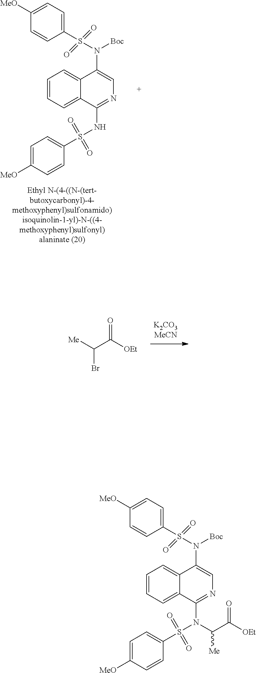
[Me]C(C([OEt])=O)Br.C1(S(N(C2=CN=C(NS(C3=CC=C([MeO])C=C3)(=O)=O)C3=CC=CC=C32)[Boc])(=O)=O)=CC=C([MeO])C=C1.C1(S(N(C2=CN=C(N(S(C3=CC=C([MeO])C=C3)(=O)=O)C(C([OEt])=O)[Me])C3=CC=CC=C32)[Boc])(=O)=O)=CC=C([MeO])C=C1
